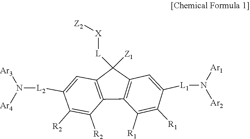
C12=C(C3=C(C1([L][X][Z2])[Z1])C=C([L1]N([Ar1])[Ar2])C([R1])=C3[R1])C([R2])=C([R2])C([L2]N([Ar3])[Ar4])=C2
